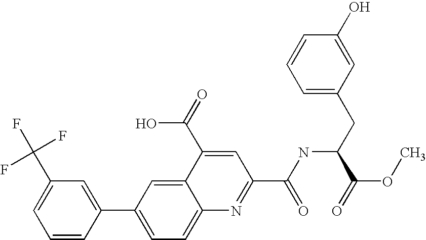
C1(C(F)(F)F)=CC=CC(C2=CC=C3C(=C2)C(C(=O)O)=CC(C(NC(CC2=CC=CC(O)=C2)C(OC)=O)=O)=N3)=C1
